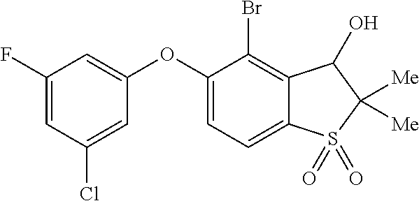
C1(F)=CC(Cl)=CC(OC2=CC=C3C(=C2Br)C(O)C([Me])([Me])S3(=O)=O)=C1
